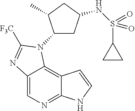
C12=NC=C3C(=C1C=CN2)N(C1CC(NS(C2CC2)(=O)=O)CC1C)C([F3C])=N3
